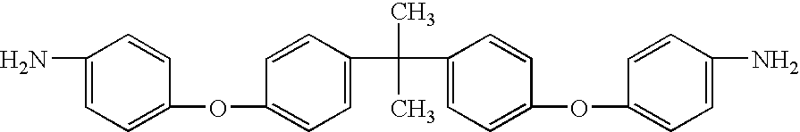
C1(N)=CC=C(OC2=CC=C(C(C)(C)C3=CC=C(OC4=CC=C(N)C=C4)C=C3)C=C2)C=C1
